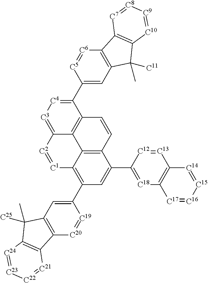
C12=C3C(=C(C4=CC5=C([C20]=[C19]4)C4=C(C5([C25])C)[C24]=[C23][C22]=[C21]4)C=C1C1=[C18]C4=C([C13]=[C12]1)[C14]=[C15][C16]=[C17]4)[C1]=[C2]C1=[C3][C4]=C(C4=CC5=C([C6]=[C5]4)C4=C(C5(C)[C11])[C10]=[C9][C8]=[C7]4)C(=C31)C=C2
